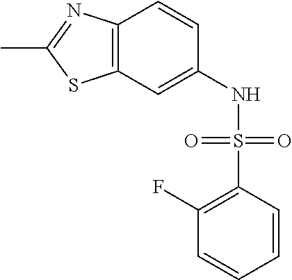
S(C1=C(F)C=CC=C1)(NC1=CC2=C(C=C1)N=C(C)S2)(=O)=O
